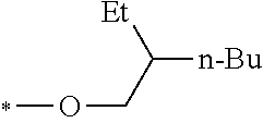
COCC([Et])[n-Bu]
